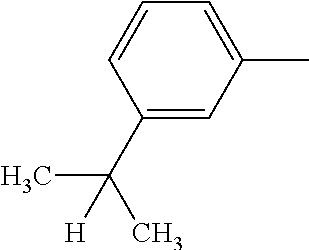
C1(C)=CC=CC(C(C)([H])C)=C1
